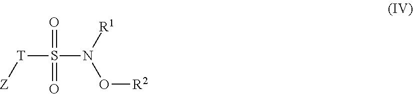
S(=O)(=O)(N([R1])O[R2])[T][Z]
